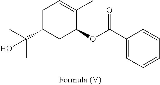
C1C(C(C)(C)O)CC(OC(C2=CC=CC=C2)=O)C(C)=C1
